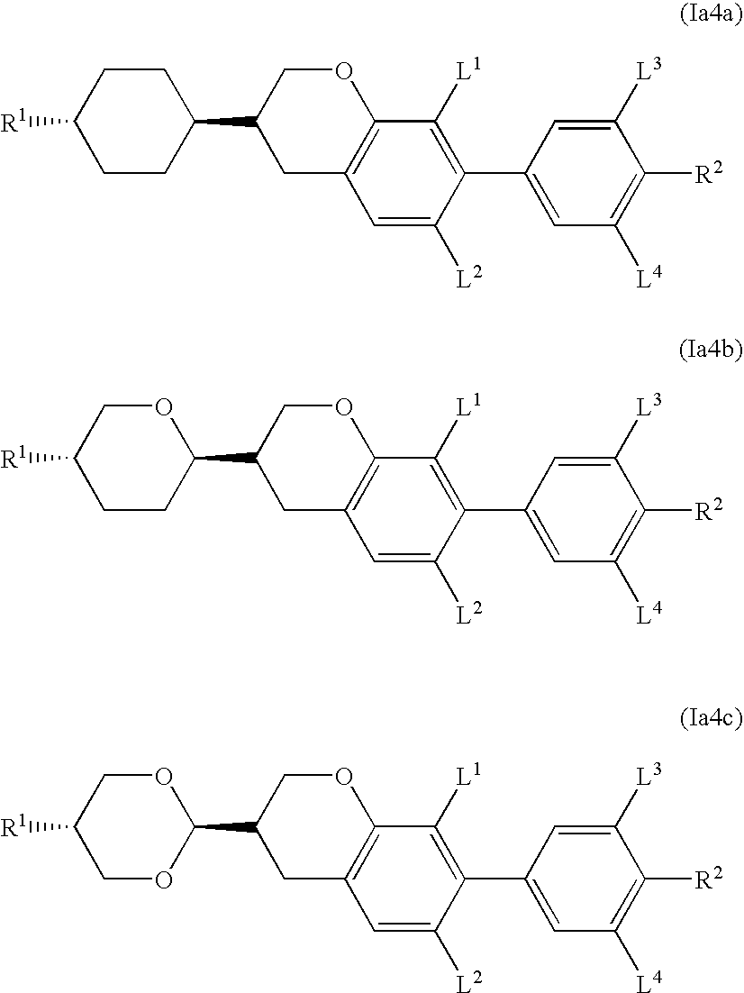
[R2]C1=C([L4])C=C(C2=C([L1])C3=C(C=C2[L2])CC(C2CCC([R1])CC2)CO3)C=C1[L3].[R2]C1=C([L4])C=C(C2=C([L1])C3=C(C=C2[L2])CC(C2OCC([R1])CC2)CO3)C=C1[L3].[R2]C1=C([L4])C=C(C2=C([L1])C3=C(C=C2[L2])CC(C2OCC([R1])CO2)CO3)C=C1[L3]
